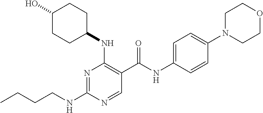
CCCCNC1=NC(NC2CCC(O)CC2)=C(C(NC2=CC=C(N3CCOCC3)C=C2)=O)C=N1
